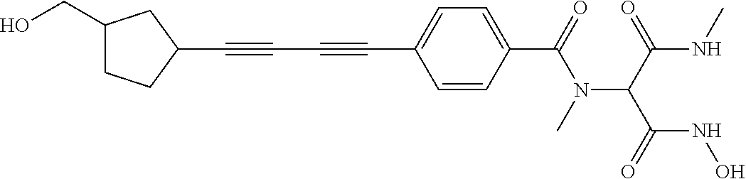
C1(C#CC#CC2=CC=C(C(=O)N(C(C(NC)=O)C(=O)NO)C)C=C2)CC(CO)CC1
